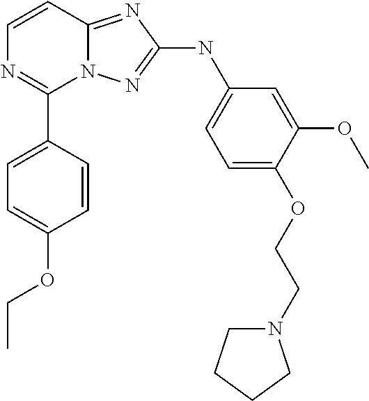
C1=CN=C(C2=CC=C(OCC)C=C2)N2C1=NC(NC1=CC=C(OCCN3CCCC3)C(OC)=C1)=N2
